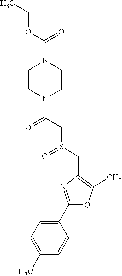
C1(C2=NC(CS(=O)CC(=O)N3CCN(C(=O)OCC)CC3)=C(C)O2)=CC=C(C)C=C1
